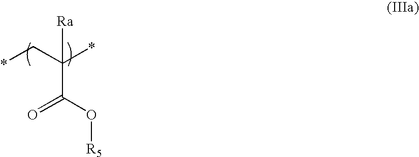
C(C*)(*)([Ra])C(O[R5])=O
